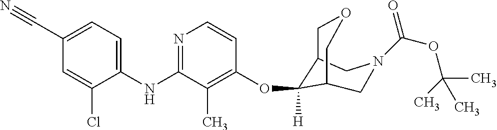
C1(NC2=NC=CC(OC3([H])C4COCC3CN(C(OC(C)(C)C)=O)C4)=C2C)=CC=C(C#N)C=C1Cl
